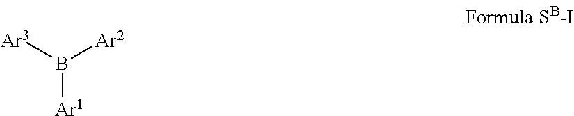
B([Ar1])([Ar3])[Ar2]
